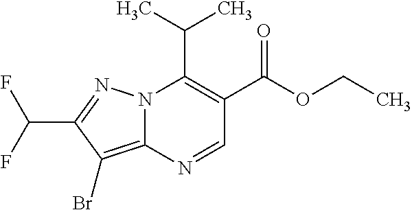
N12C(=C(Br)C(C(F)F)=N1)N=CC(C(OCC)=O)=C2C(C)C
